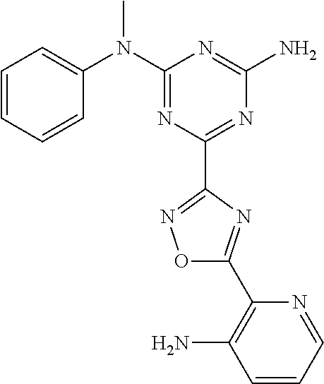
C1=CC=CC(N(C2=NC(C3=NOC(C4=C(N)C=CC=N4)=N3)=NC(N)=N2)C)=C1
